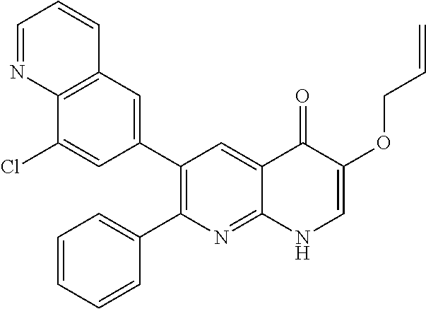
C12=C(C=C(C3=C(C4=CC=CC=C4)N=C4C(=C3)C(=O)C(OCC=C)=CN4)C=C1Cl)C=CC=N2
